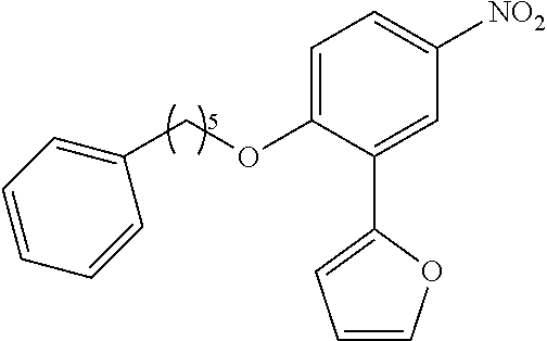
C1(COC2=CC=C([NO2])C=C2C2=CC=CO2)=CC=CC=C1
